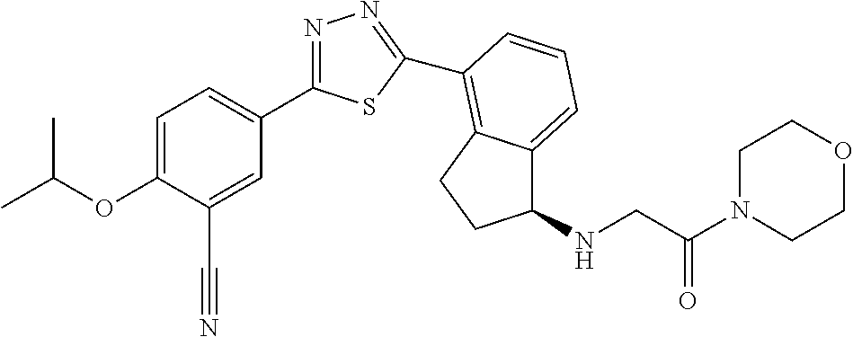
C1=C(OC(C)C)C(C#N)=CC(C2=NN=C(C3=C4C(=CC=C3)C(NCC(N3CCOCC3)=O)CC4)S2)=C1
